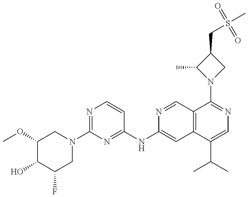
COC1C(O)C(F)CN(C2=NC=CC(NC3=CC4=C(C=N3)C(N3CC(CS(C)(=O)=O)C3C)=NC=C4C(C)C)=N2)C1
